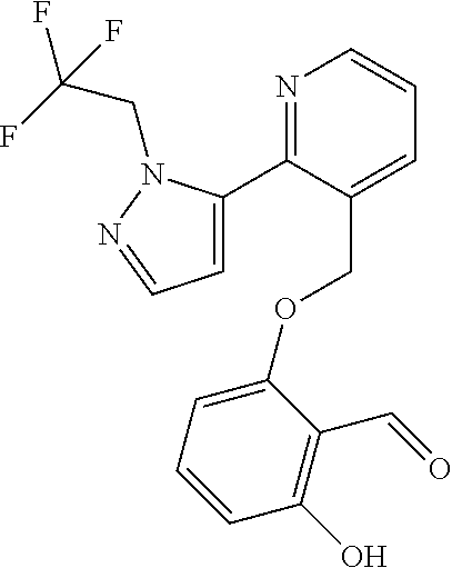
N1=C(C2=CC=NN2CC(F)(F)F)C(COC2=CC=CC(O)=C2C=O)=CC=C1
